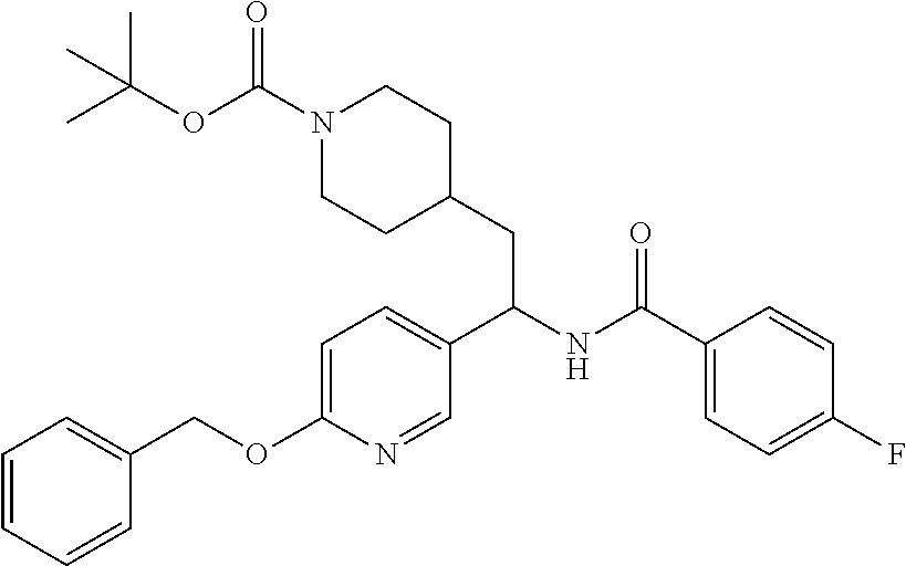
FC1=CC=C(C(NC(C2=CC=C(OCC3=CC=CC=C3)N=C2)CC2CCN(C(=O)OC(C)(C)C)CC2)=O)C=C1
